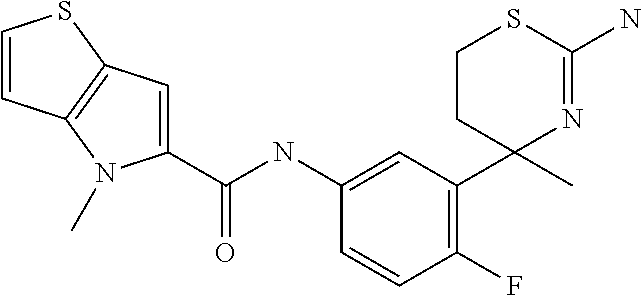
C1=C(NC(C2=CC3=C(N2C)C=CS3)=O)C=CC(F)=C1C1(C)N=C(N)SCC1
